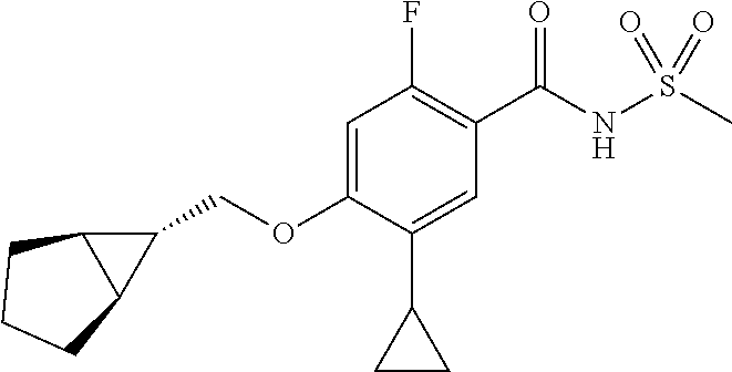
C1(COC2=CC(F)=C(C(NS(C)(=O)=O)=O)C=C2C2CC2)C2C1CCC2
